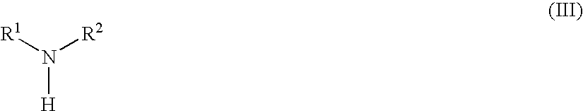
[H]N([R1])[R2]
